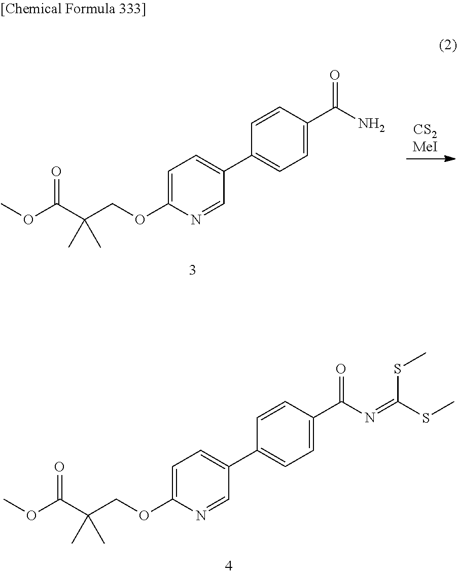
[CS2MeI].C1=C(OCC(C(OC)=O)(C)C)N=CC(C2=CC=C(C(N)=O)C=C2)=C1.C1=C(OCC(C(OC)=O)(C)C)N=CC(C2=CC=C(C(N=C(SC)SC)=O)C=C2)=C1
